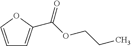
C1=COC(C(OCCC)=O)=C1
